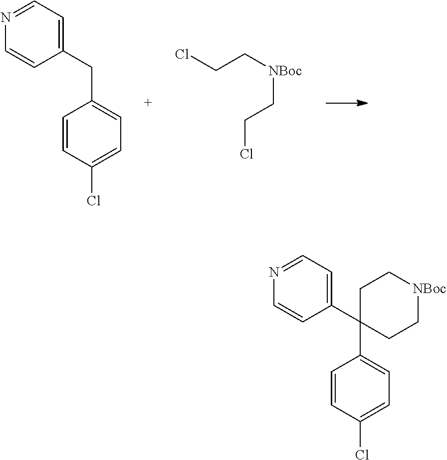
C1=NC=CC(CC2=CC=C(Cl)C=C2)=C1.ClCC[NBoc]CCCl.C1=NC=CC(C2(C3=CC=C(Cl)C=C3)CC[NBoc]CC2)=C1
